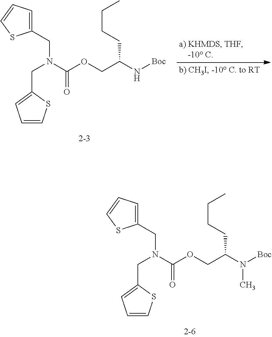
C1=CSC(CN(CC2=CC=CS2)C(OCC(N[Boc])CCCC)=O)=C1.C1=CSC(CN(CC2=CC=CS2)C(OCC(N([Boc])C)CCCC)=O)=C1
